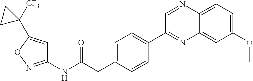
C1=C(CC(NC2=NOC(C3([CF3])CC3)=C2)=O)C=CC(C2=NC3=CC(OC)=CC=C3N=C2)=C1
